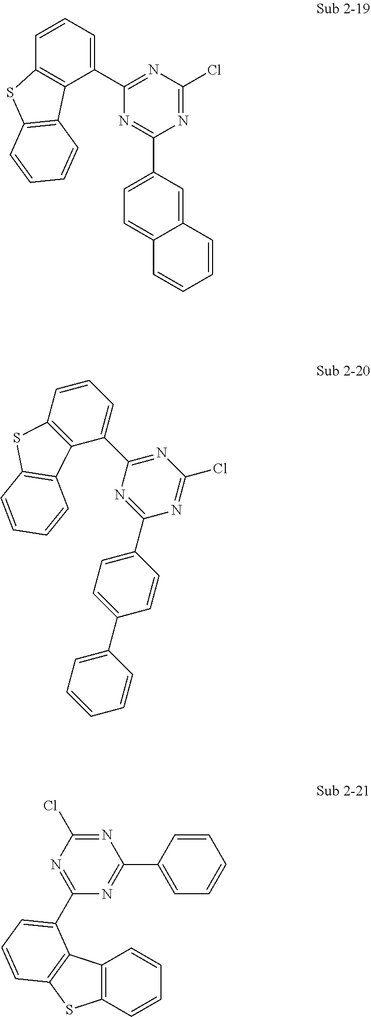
C1(C2=CC=CC3=C2C2=C(S3)C=CC=C2)=NC(Cl)=NC(C2=CC=C3C(=C2)C=CC=C3)=N1.C1=CC2=C(C(C3=NC(Cl)=NC(C4=CC=C(C5=CC=CC=C5)C=C4)=N3)=C1)C1=C(S2)C=CC=C1.C12=C(C=CC=C1)SC1=C2C(C2=NC(Cl)=NC(C3=CC=CC=C3)=N2)=CC=C1
